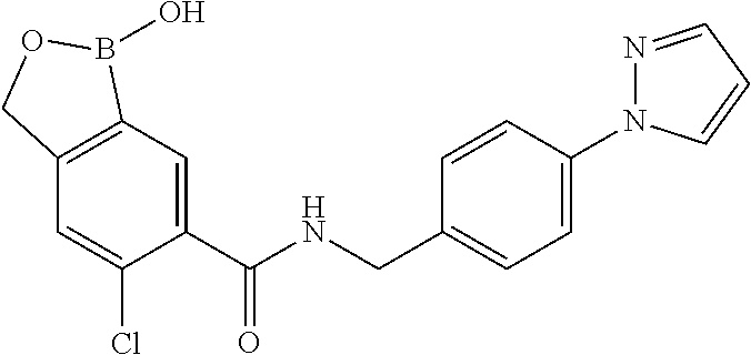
C1=C(C(NCC2=CC=C(N3N=CC=C3)C=C2)=O)C(Cl)=CC2=C1B(O)OC2
